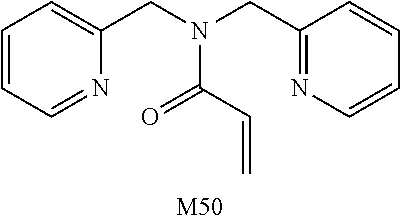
C1=CC=NC(CN(CC2=NC=CC=C2)C(C=C)=O)=C1.[M50]
